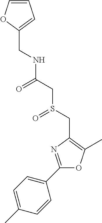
C(C1=CC=CO1)NC(CS(CC1=C(C)OC(C2=CC=C(C)C=C2)=N1)=O)=O
